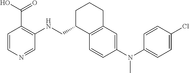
C1=CN=CC(NCC2C3=C(CCC2)C=C(N(C2=CC=C(Cl)C=C2)C)C=C3)=C1C(O)=O
